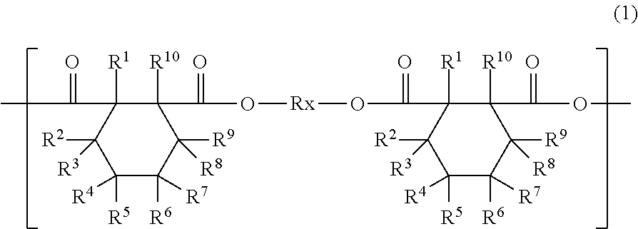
CC(=O)C1([R1])C([R2])([R3])C([R5])([R4])C([R6])([R7])C([R9])([R8])C1([R10])C(=O)O[Rx]OC(=O)C1([R1])C([R2])([R3])C([R5])([R4])C([R6])([R7])C([R9])([R8])C1(C(OC)=O)[R10]
